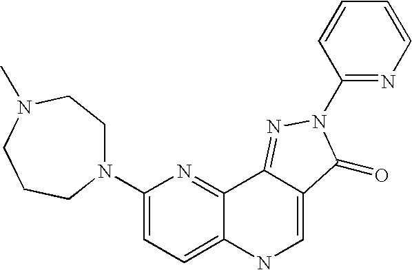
N1(C2=CC=C3C(=N2)C2=NN(C4=NC=CC=C4)C(=O)C2=CN3)CCN(C)CCC1
